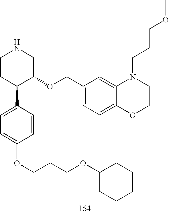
C1CC(C2=CC=C(OCCCOC3CCCCC3)C=C2)C(OCC2=CC=C3C(=C2)N(CCCOC)CCO3)CN1
